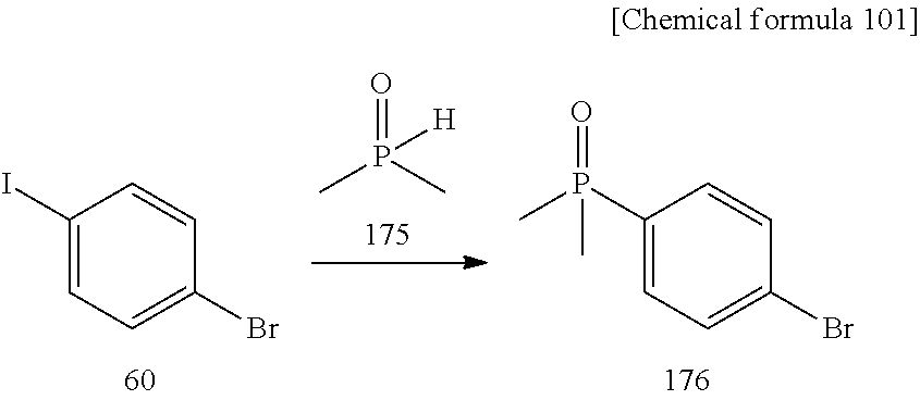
O=P(C)(C)[H].C1(I)=CC=C(Br)C=C1.C1(P(C)(=O)C)=CC=C(Br)C=C1
